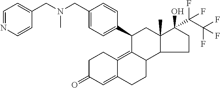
C1C(=O)C=C2C(=C3C(CC2)C2C(C)(CC3C3=CC=C(CN(CC4=CC=NC=C4)C)C=C3)C(O)(C(C(F)(F)F)(F)F)CC2)C1
